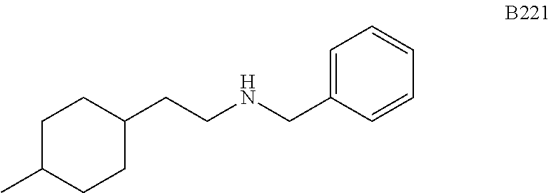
C1C(C)CCC(CCNCC2=CC=CC=C2)C1
